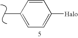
C1=CC(C)=CC=C1[Halo]
